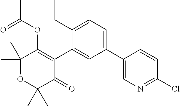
C1(C)(C)OC(C)(C)C(=O)C(C2=CC(C3=CN=C(Cl)C=C3)=CC=C2CC)=C1OC(C)=O
